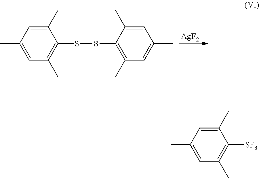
C1(C)=CC(C)=CC(C)=C1[SF3].C1(C)=CC(C)=CC(C)=C1SSC1=C(C)C=C(C)C=C1C.[AgF2]
